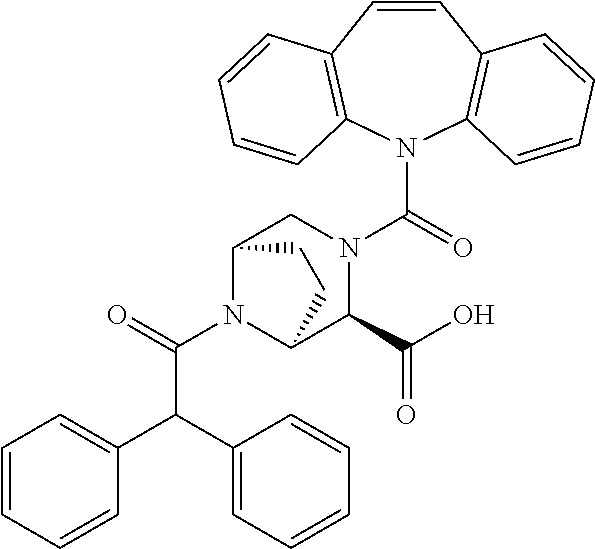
N1(C(=O)N2CC3N(C(=O)C(C4=CC=CC=C4)C4=CC=CC=C4)C(C2C(O)=O)CC3)C2=C(C=CC3=C1C=CC=C3)C=CC=C2
